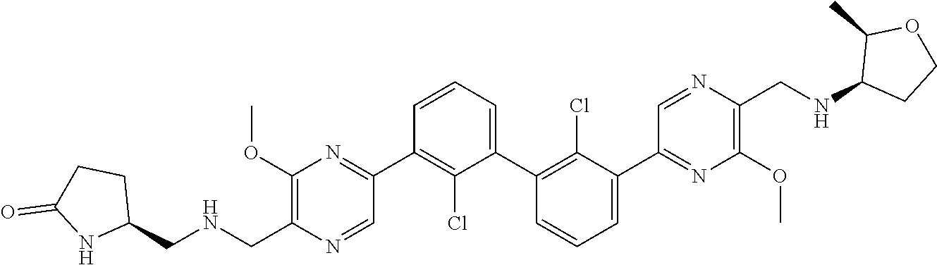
C1(C2=NC(OC)=C(C[HN]CC3CCC(=O)N3)N=C2)=C(Cl)C(C2=C(Cl)C(C3=NC(OC)=C(CNC4CCOC4C)N=C3)=CC=C2)=CC=C1
